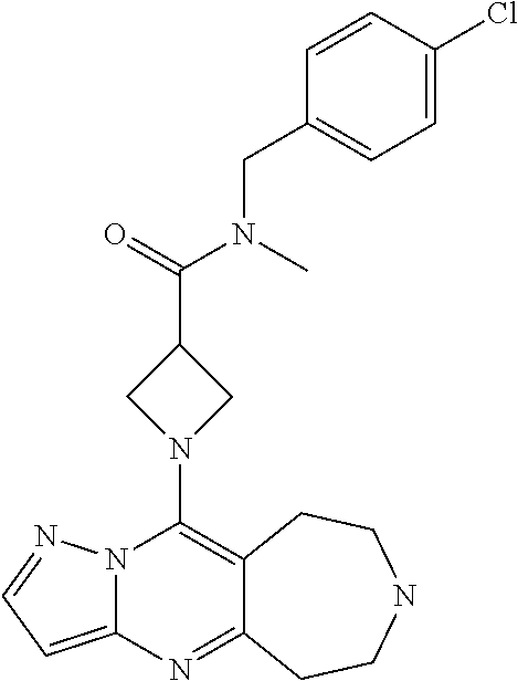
N12C(=CC=N1)N=C1C(=C2N2CC(C(=O)N(C)CC3=CC=C(Cl)C=C3)C2)CCNCC1
